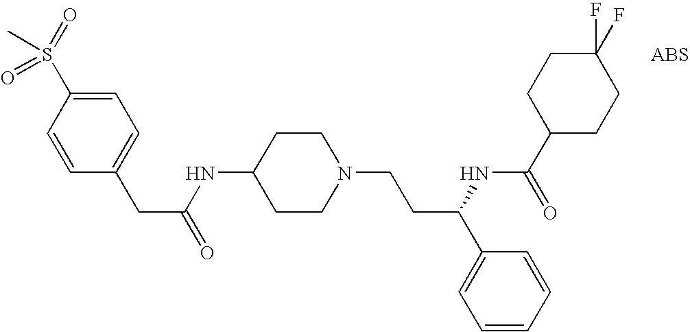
N(C1CCN(CCC(C2=CC=CC=C2)NC(C2CCC(F)(F)CC2)=O)CC1)C(CC1=CC=C(S(=O)(=O)C)C=C1)=O
